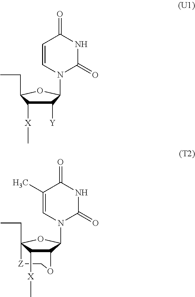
C1(C)=CN(C2C3C([X]C)C(CC)(O2)[Z]CO3)C(=O)NC1=O.C1=CN(C2C([Y])C([X]C)C(CC)O2)C(=O)NC1=O
